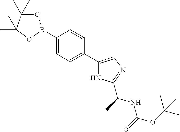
O1C(C)(C)C(C)(C)OB1C1=CC=C(C2=CN=C(C(NC(OC(C)(C)C)=O)C)N2)C=C1
